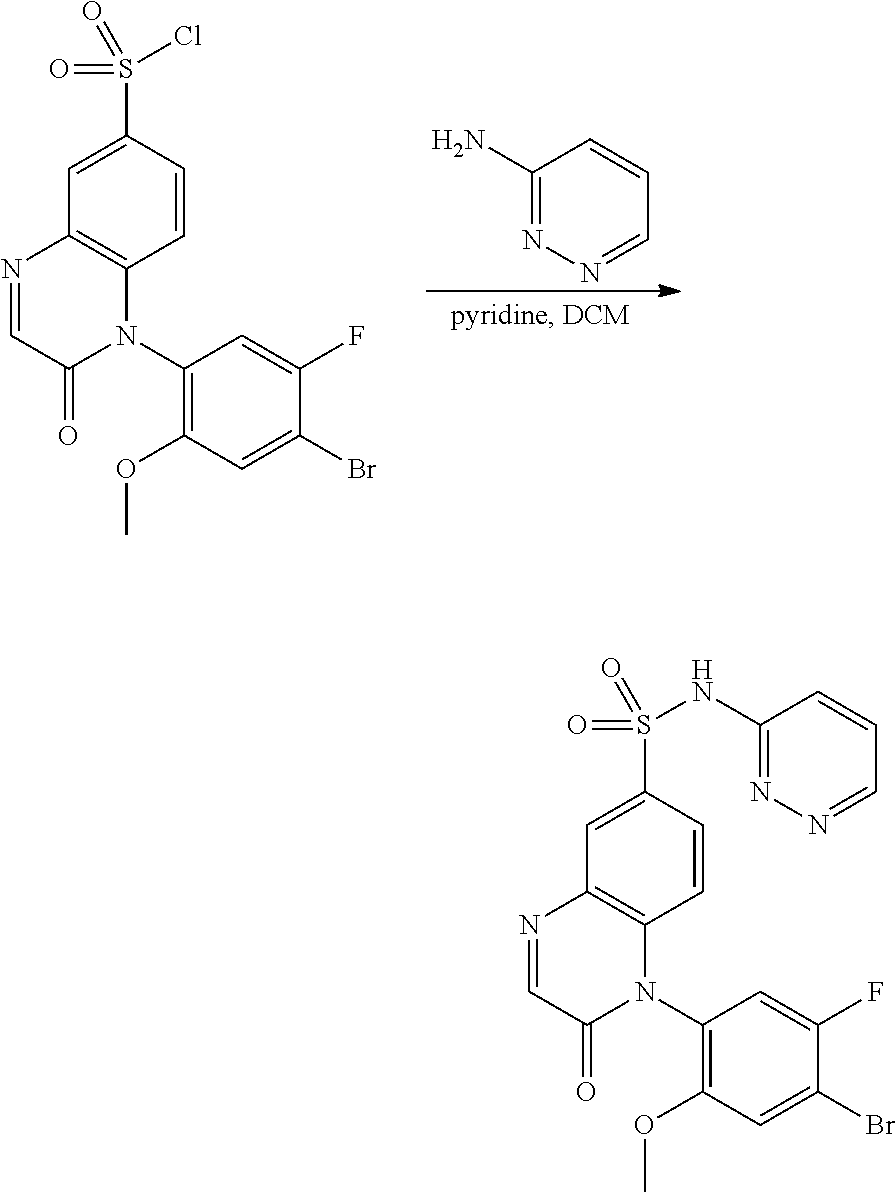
C1=C(S(=O)(=O)Cl)C=CC2=C1N=CC(=O)N2C1=C(OC)C=C(Br)C(F)=C1.C1(N)=NN=CC=C1.C1=C(S(=O)(=O)NC2=NN=CC=C2)C=CC2=C1N=CC(=O)N2C1=C(OC)C=C(Br)C(F)=C1
